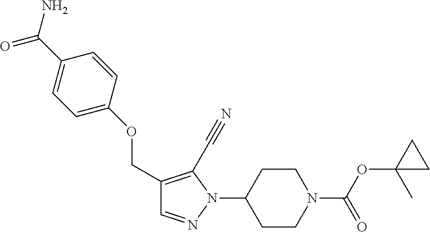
C1CN(C(OC2(C)CC2)=O)CCC1N1N=CC(COC2=CC=C(C(=O)N)C=C2)=C1C#N
